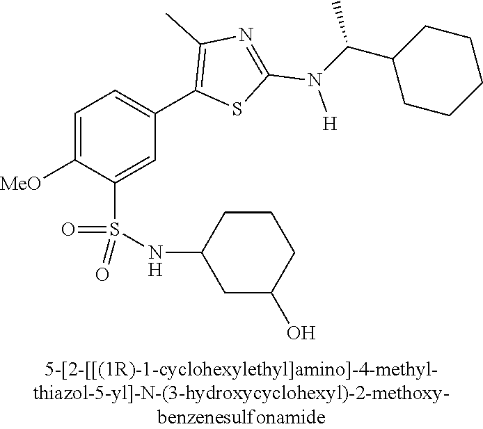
C1=C([MeO])C(S(NC2CC(O)CCC2)(=O)=O)=CC(C2=C(C)N=C(N([H])C(C3CCCCC3)C)S2)=C1
